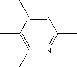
C1(C)=C(C)N=C(C)C=C1C
